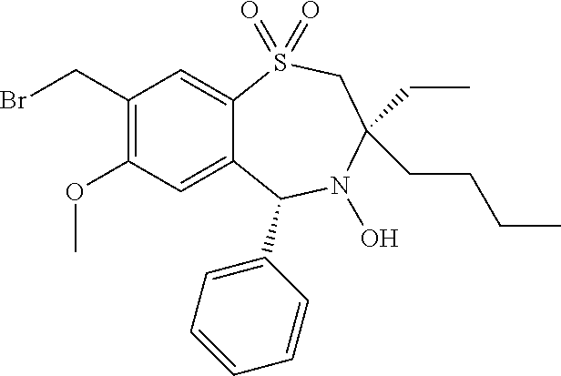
C1(CBr)=C(OC)C=C2C(=C1)S(=O)(=O)CC(CCCC)(CC)N(O)C2C1=CC=CC=C1
